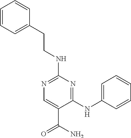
C1(NCCC2=CC=CC=C2)=NC=C(C(=O)N)C(NC2=CC=CC=C2)=N1
